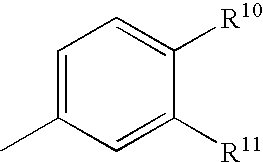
C1=C(C)C=C([R11])C([R10])=C1
